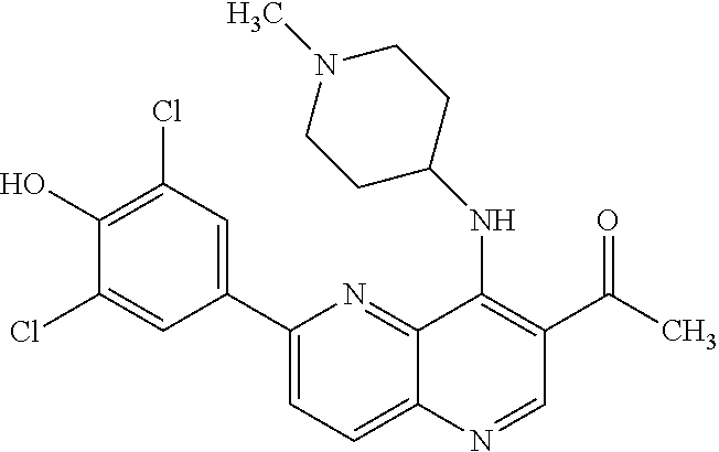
C1(C2=CC(Cl)=C(O)C(Cl)=C2)=CC=C2C(=N1)C(NC1CCN(C)CC1)=C(C(=O)C)C=N2
